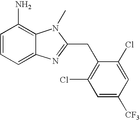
C1=CC=C2C(=C1N)N(C)C(CC1=C(Cl)C=C([CF3])C=C1Cl)=N2
